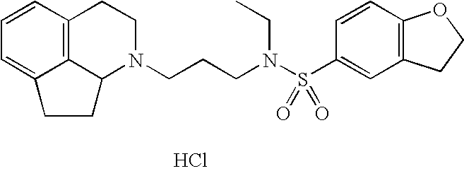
C12=C3C=CC=C1CCC2N(CCCN(S(C1=CC2=C(C=C1)OCC2)(=O)=O)CC)CC3.Cl
